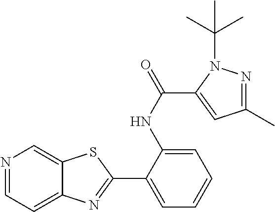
C1(NC(C2=CC(C)=NN2C(C)(C)C)=O)=CC=CC=C1C1=NC2=CC=NC=C2S1
